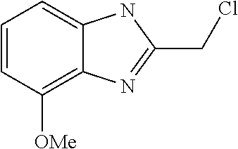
C1=CC([OMe])=C2C(=C1)NC(CCl)=N2
